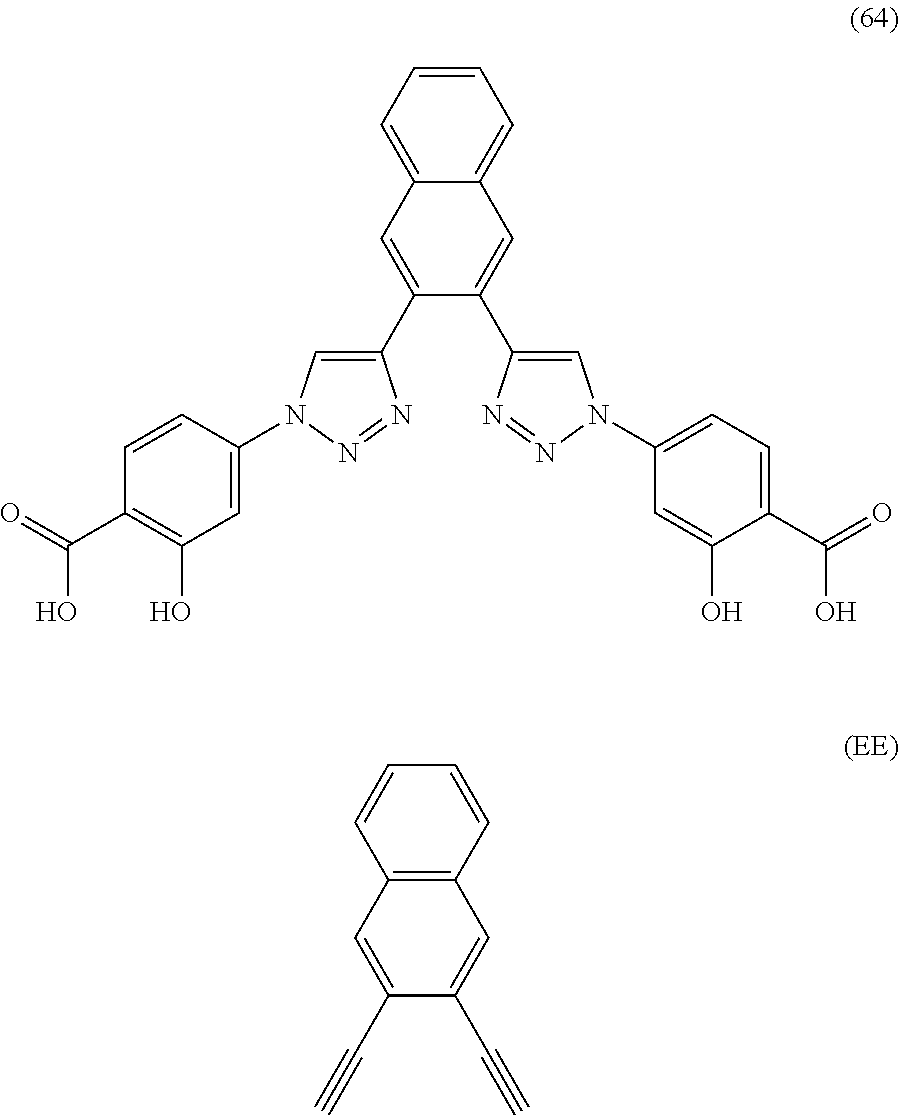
C1=CC=C2C(=C1)C=C(C1=CN(C3=CC=C(C(O)=O)C(O)=C3)N=N1)C(C1=CN(C3=CC(O)=C(C(O)=O)C=C3)N=N1)=C2.C1=CC2=C(C=C1)C=C(C#C)C(C#C)=C2
